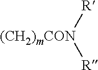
[R][(CH2)mCON][R]
